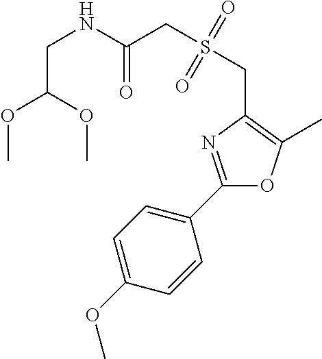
S(CC1=C(C)OC(C2=CC=C(OC)C=C2)=N1)(CC(NCC(OC)OC)=O)(=O)=O
